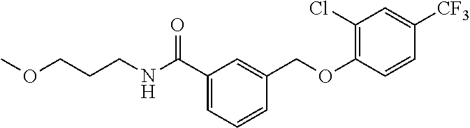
C1(C(NCCCOC)=O)=CC=CC(COC2=C(Cl)C=C([CF3])C=C2)=C1
